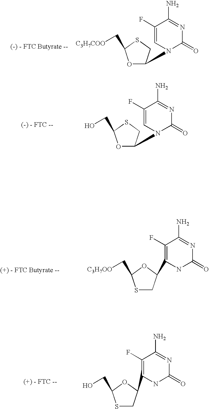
O1C(N2C(=O)N=C(N)C(F)=C2)CSC1C[C3H7COO].O1C(N2C(=O)N=C(N)C(F)=C2)CSC1CO.S1CC(C2=C(F)C(N)=NC(=O)N2)OC1C[C3H7OO].S1CC(C2=C(F)C(N)=NC(=O)N2)OC1CO
